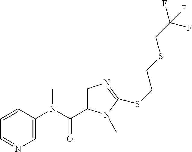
C1=CC(N(C(=O)C2=CN=C(SCCSCC(F)(F)F)N2C)C)=CN=C1
